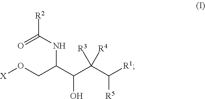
[X]OCC(C(C(C([R1])[R5])([R4])[R3])O)NC([R2])=O
